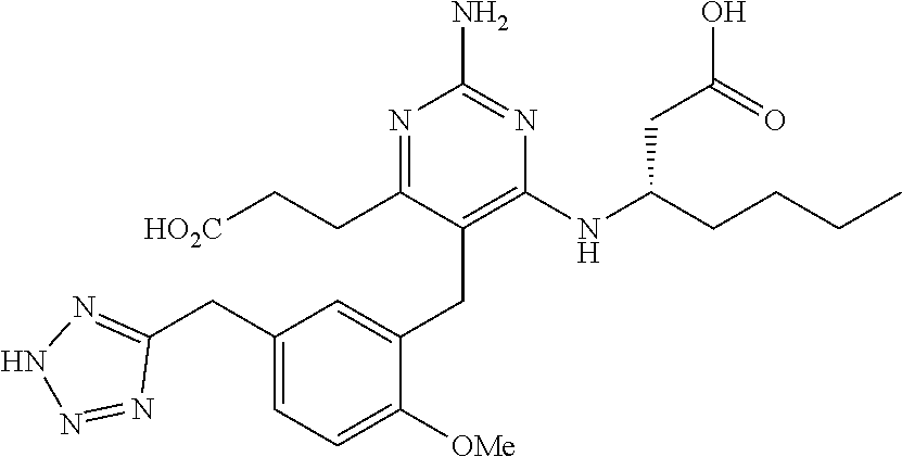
C1=C(CC2=NNN=N2)C=C(CC2=C(NC(CCCC)CC(O)=O)N=C(N)N=C2CC[HO2C])C([OMe])=C1
